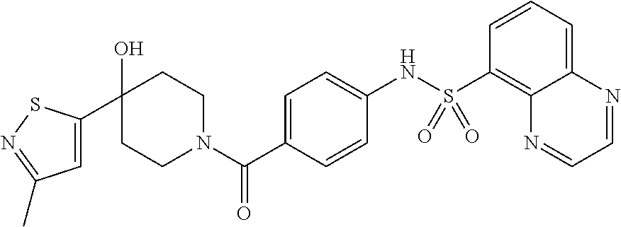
C1(O)(C2=CC(C)=NS2)CCN(C(C2=CC=C(NS(C3=C4C(=CC=C3)N=CC=N4)(=O)=O)C=C2)=O)CC1
